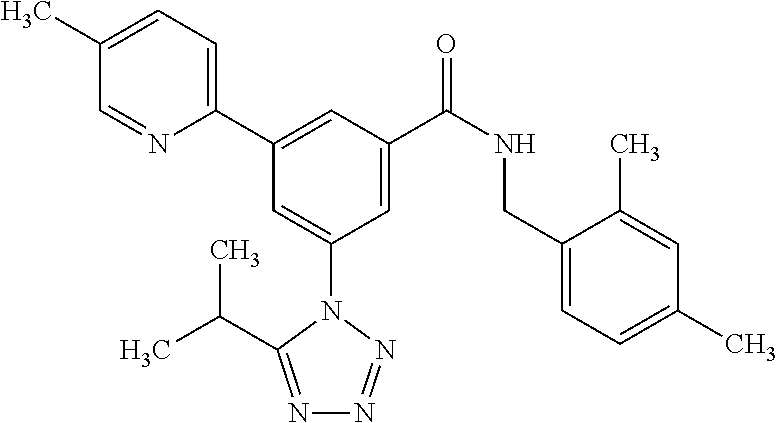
C1=C(C)C=NC(C2=CC(C(NCC3=CC=C(C)C=C3C)=O)=CC(N3C(C(C)C)=NN=N3)=C2)=C1
